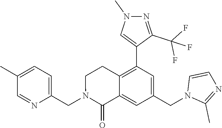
C1(CN2C(=O)C3=CC(CN4C(C)=NC=C4)=CC(C4=CN(C)N=C4C(F)(F)F)=C3CC2)=CC=C(C)C=N1
